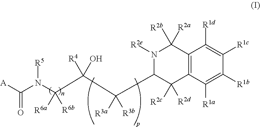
[A]C(N(C(C(C(C1C([R2d])([R2c])C2=C(C([R2a])([R2b])N1[R2e])C([R1d])=C([R1c])C([R1b])=C2[R1a])([R3b])[R3a])(O)[R4])([R6b])[R6a])[R5])=O
